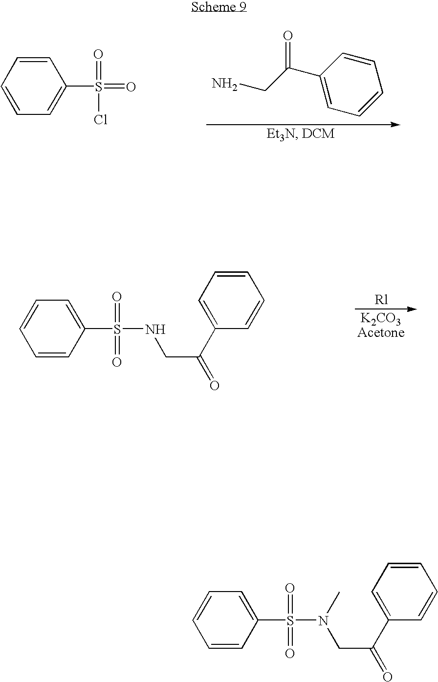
C1=C(C(CN)=O)C=CC=C1.C1=CC=CC(S(=O)(=O)Cl)=C1.C1=CC=C(S(=O)(=O)NCC(C2=CC=CC=C2)=O)C=C1.C1=CC=C(S(=O)(=O)N(C)CC(C2=CC=CC=C2)=O)C=C1
